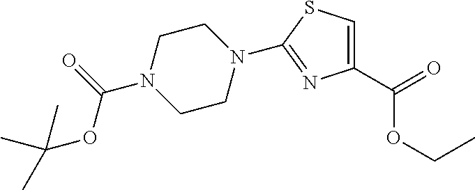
C1(C(=O)OCC)=CSC(N2CCN(C(=O)OC(C)(C)C)CC2)=N1
